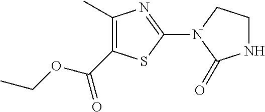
C1(C)=C(C(OCC)=O)SC(N2C(=O)NCC2)=N1
